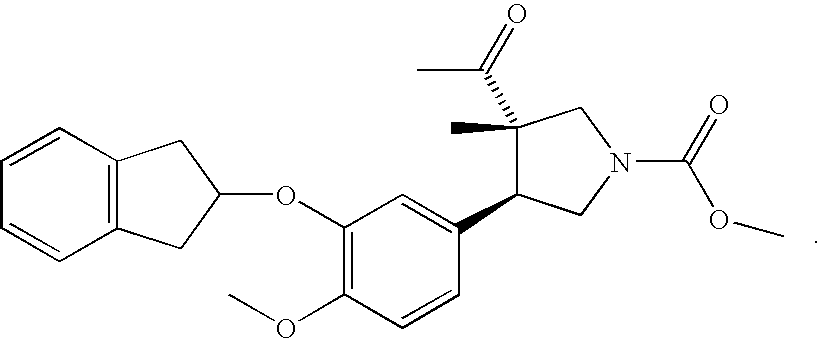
C1(C(=O)C)(C)C(C2=CC(OC3CC4=C(C=CC=C4)C3)=C(OC)C=C2)CN(C(=O)OC)C1
